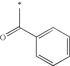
O=C(C1=CC=CC=C1)C
